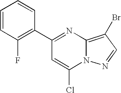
C1=CC(F)=C(C2=NC3=C(Br)C=NN3C(Cl)=C2)C=C1
